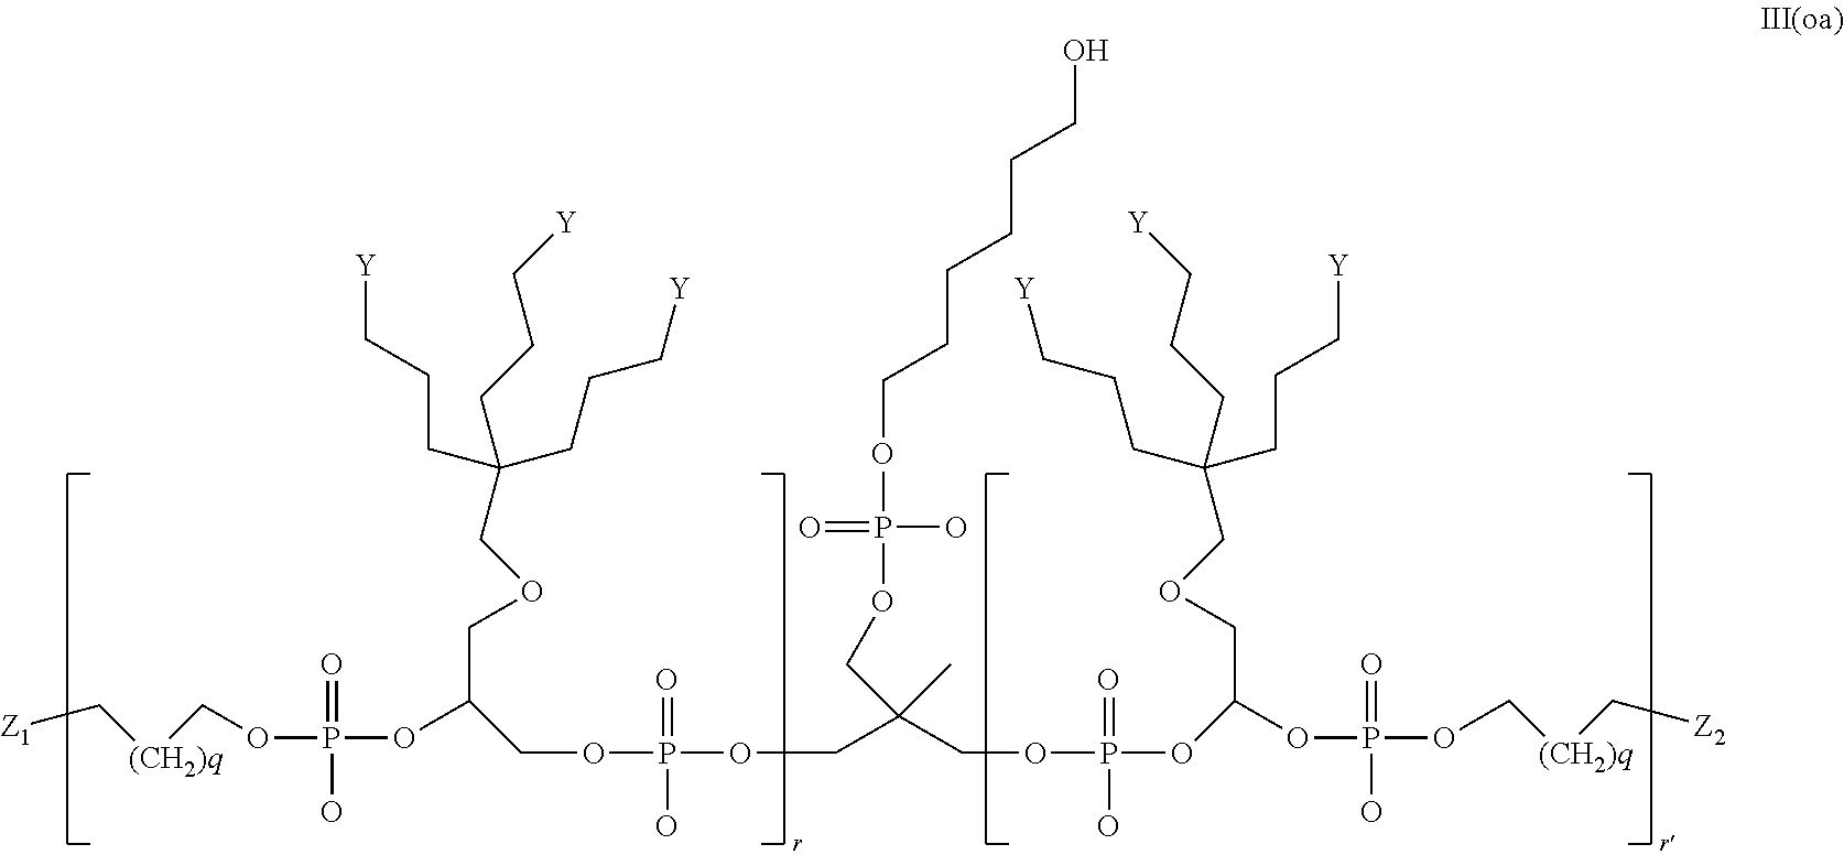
[Z1]C[(CH2)q]COP(O)(=O)OC(COP(O)(=O)OCC(COP(O)(=O)OC(OP(O)(=O)OC[(CH2)q]C[Z2])COCC(CCC[Y])(CCC[Y])CCC[Y])(C)COP(O)(=O)OCCCCCCO)COCC(CCC[Y])(CCC[Y])CCC[Y]
